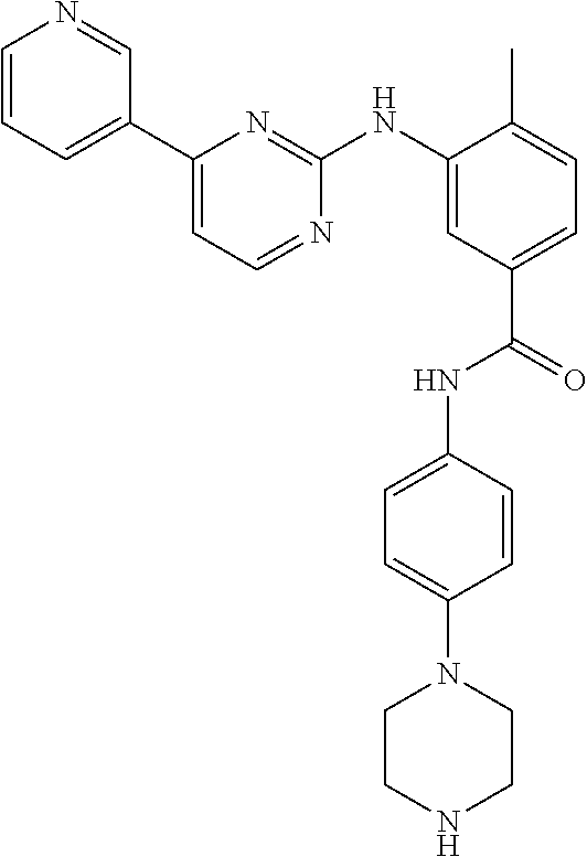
C1=CC=C(C2=CC=NC(NC3=CC(C(=O)NC4=CC=C(N5CCNCC5)C=C4)=CC=C3C)=N2)C=N1
